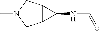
C12C(CN(C)C1)C2NC=O
